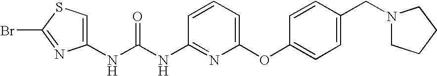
BrC1=NC(NC(NC2=NC(OC3=CC=C(CN4CCCC4)C=C3)=CC=C2)=O)=CS1
